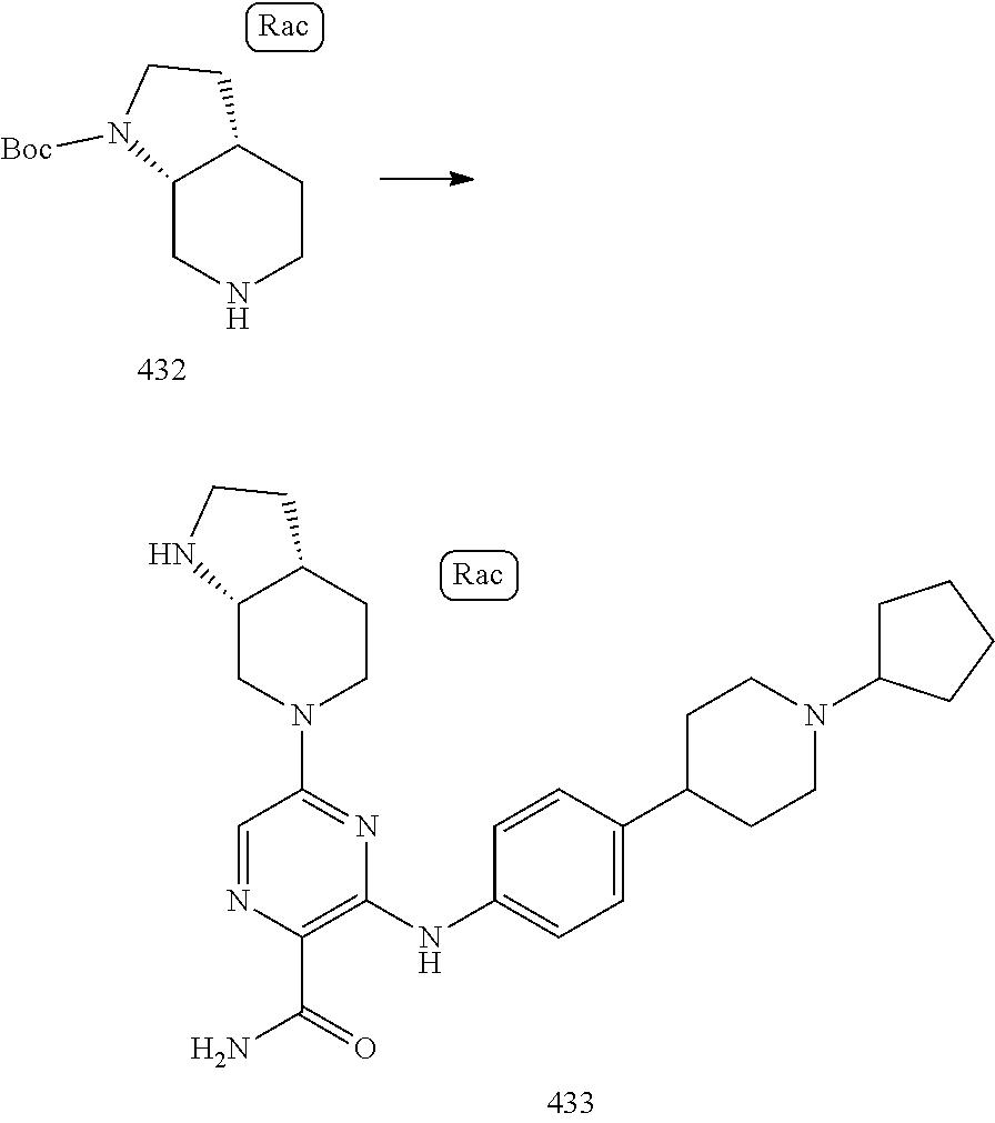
C12CNCCC1CCN2[Boc].C12CN(C3=NC(NC4=CC=C(C5CCN(C6CCCC6)CC5)C=C4)=C(C(=O)N)N=C3)CCC1CCN2
